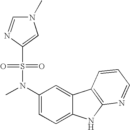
C1(N(C)S(=O)(=O)C2=CN(C)C=N2)=CC=C2C(=C1)C1=C(N2)N=CC=C1
